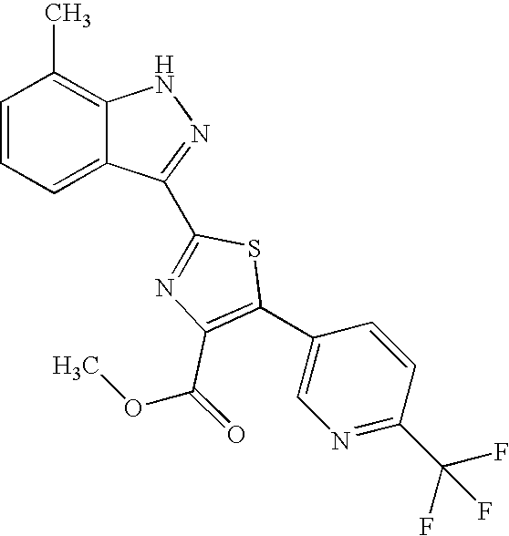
C1=CC=C2C(=C1C)NN=C2C1=NC(C(OC)=O)=C(C2=CN=C(C(F)(F)F)C=C2)S1
